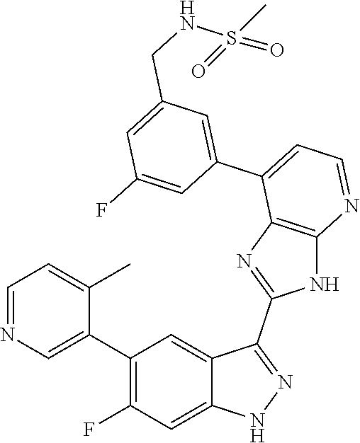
C1=NC=C(C2=C(F)C=C3C(=C2)C(C2=NC4=C(N2)N=CC=C4C2=CC(CNS(=O)(C)=O)=CC(F)=C2)=NN3)C(C)=C1
